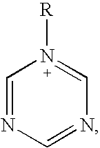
C1=NC=NC=N1[R]
